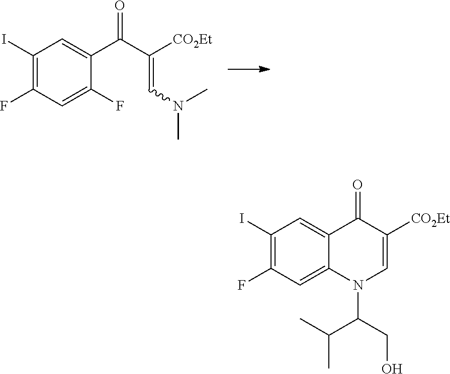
C1(I)=C(F)C=C(F)C(C(C([CO2Et])=CN(C)C)=O)=C1.C1(I)=C(F)C=C2C(=C1)C(=O)C([CO2Et])=CN2C(CO)C(C)C
